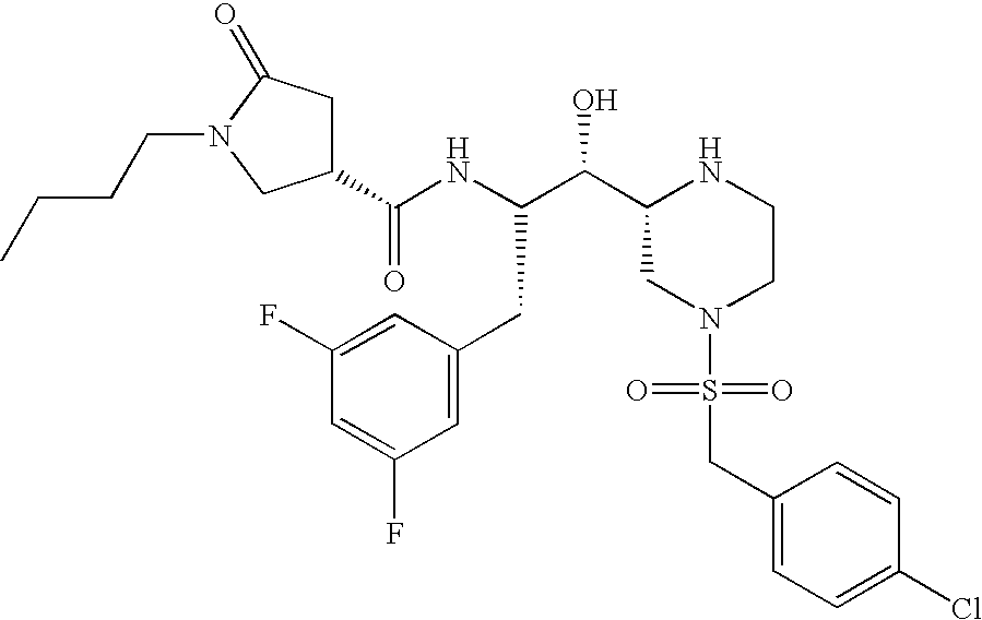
C1(C(NC(C(C2CN(S(CC3=CC=C(Cl)C=C3)(=O)=O)CCN2)O)CC2=CC(F)=CC(F)=C2)=O)CC(=O)N(CCCC)C1
